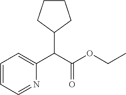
C1=CC=NC(C(C(OCC)=O)C2CCCC2)=C1
